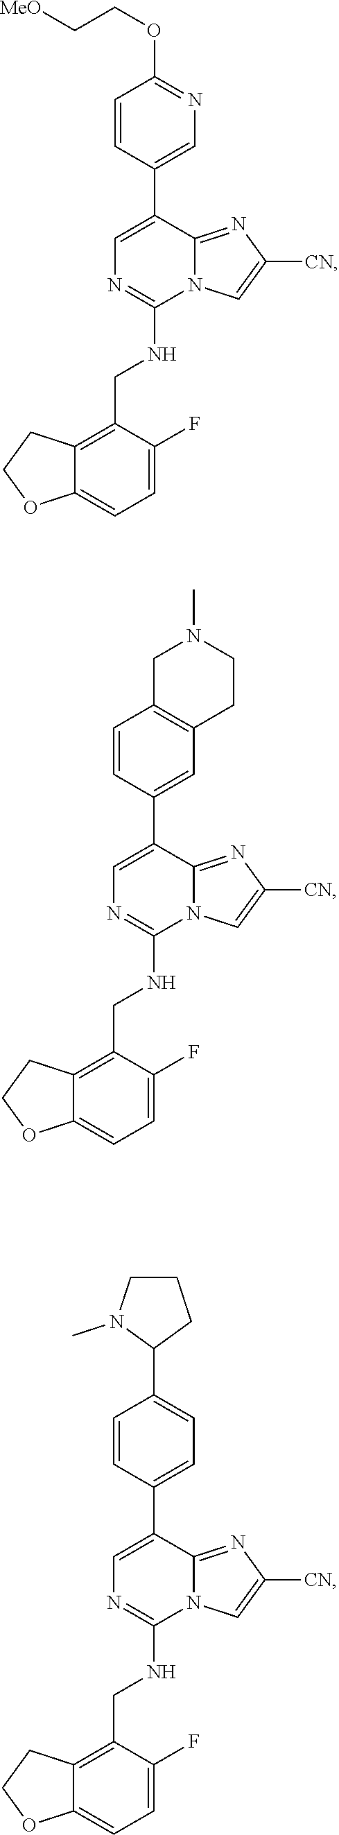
C1=C(C2=CN=C(OCC[MeO])C=C2)C2=NC([CN])=CN2C(NCC2=C3C(=CC=C2F)OCC3)=N1.C1=C(C2=CC3=C(C=C2)CN(C)CC3)C2=NC([CN])=CN2C(NCC2=C3C(=CC=C2F)OCC3)=N1.C1=C(C2=CC=C(C3CCCN3C)C=C2)C2=NC([CN])=CN2C(NCC2=C3C(=CC=C2F)OCC3)=N1
